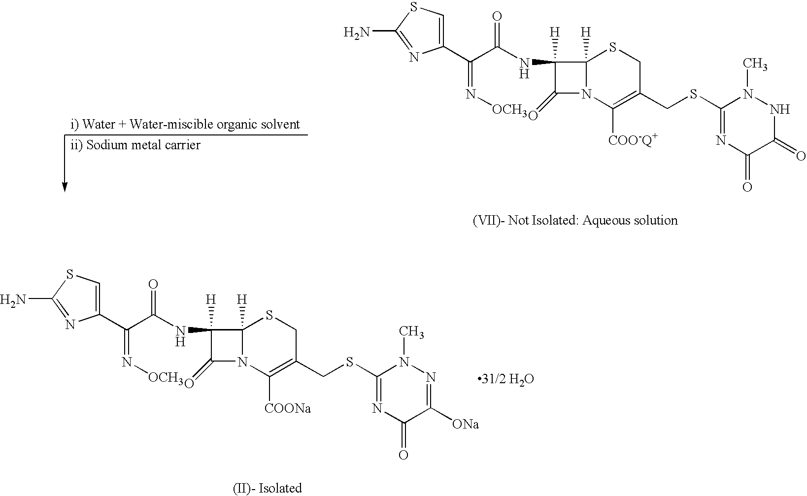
C1(SCC2=C([COO-Q+])N3C([H])(SC2)C([H])(NC(C(=N[OCH3])C2=CSC(N)=N2)=O)C3=O)=NC(=O)C(=O)NN1C.C1(SCC2=C([COONa])N3C([H])(SC2)C([H])(NC(C(=N[OCH3])C2=CSC(N)=N2)=O)C3=O)=NC(=O)C([ONa])=NN1C
